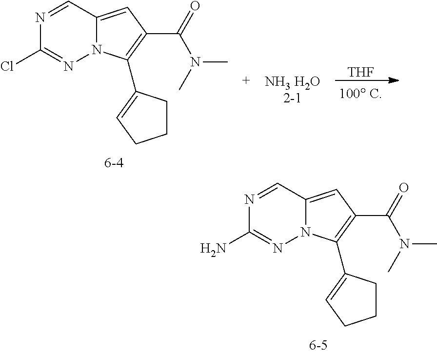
N1=CC2=CC(C(=O)N(C)C)=C(C3=CCCC3)N2N=C1N.N1=CC2=CC(C(=O)N(C)C)=C(C3=CCCC3)N2N=C1Cl.[THF]
